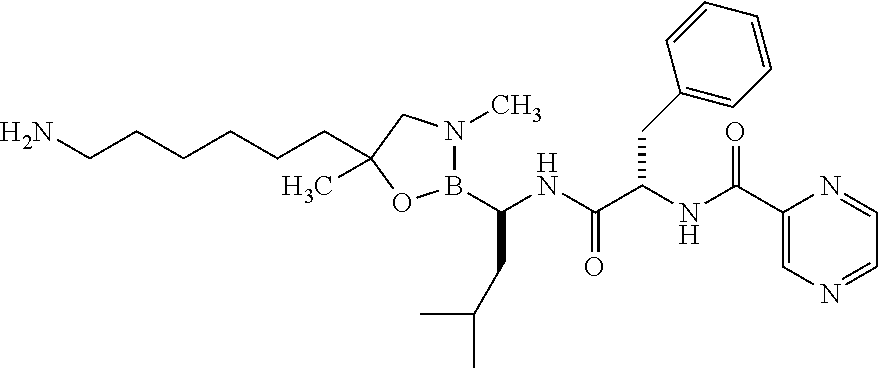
NCCCCCCC1(C)CN(C)B(C(CC(C)C)NC(=O)C(CC2=CC=CC=C2)NC(=O)C2=CN=CC=N2)O1
